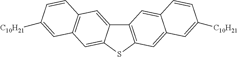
C12=C(SC3=CC4=C(C=C13)C=CC([C10H21])=C4)C=C1C(=C2)C=CC([C10H21])=C1
